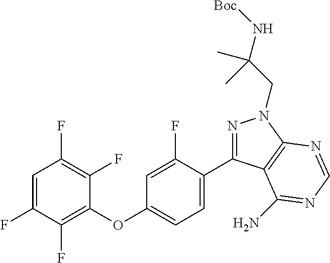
C1=C(F)C(F)=C(OC2=CC=C(C3=NN(CC(N[Boc])(C)C)C4=C3C(N)=NC=N4)C(F)=C2)C(F)=C1F
